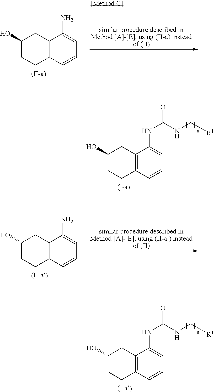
C1(O)CCC2=C(C1)C(N)=CC=C2.C1(O)CCC2=C(C1)C(NC(=O)NC[R1])=CC=C2.C1(O)CCC2=C(C1)C(N)=CC=C2.C1(O)CCC2=C(C1)C(NC(=O)NC[R1])=CC=C2
